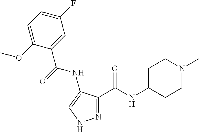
N1=C(C(NC2CCN(C)CC2)=O)C(NC(C2=CC(F)=CC=C2OC)=O)=CN1
